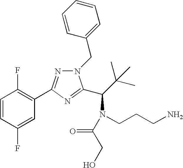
C1=CC(F)=CC(C2=NN(CC3=CC=CC=C3)C(C(N(CCCN)C(CO)=O)C(C)(C)C)=N2)=C1F
